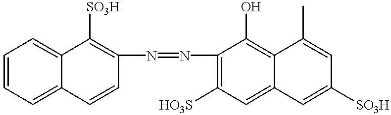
N(=NC1=C([HO3S])C=C2C(=C1O)C(C)=CC([SO3H])=C2)C1=C([SO3H])C2=CC=CC=C2C=C1
